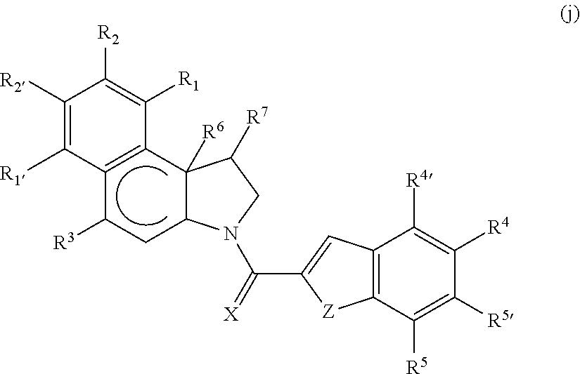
C12=C(C3([R6])C(CC1[R3])N(C(=[X])C1=CC4=C(C([R5])=C([R5])C([R4])=C4[R4])[Z]1)CC3[R7])C([R1])=C([R2])C([R2])=C2[R1]
